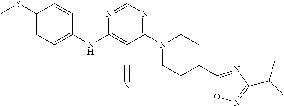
C1(SC)=CC=C(NC2=C(C#N)C(N3CCC(C4=NC(C(C)C)=NO4)CC3)=NC=N2)C=C1
